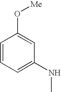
C1=CC=C(NC)C=C1O[Me]
